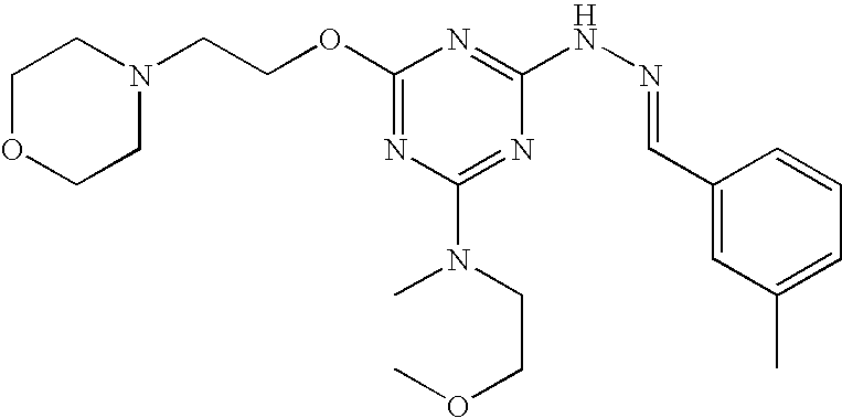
C1(OCCN2CCOCC2)=NC(N(CCOC)C)=NC(NN=CC2=CC(C)=CC=C2)=N1
